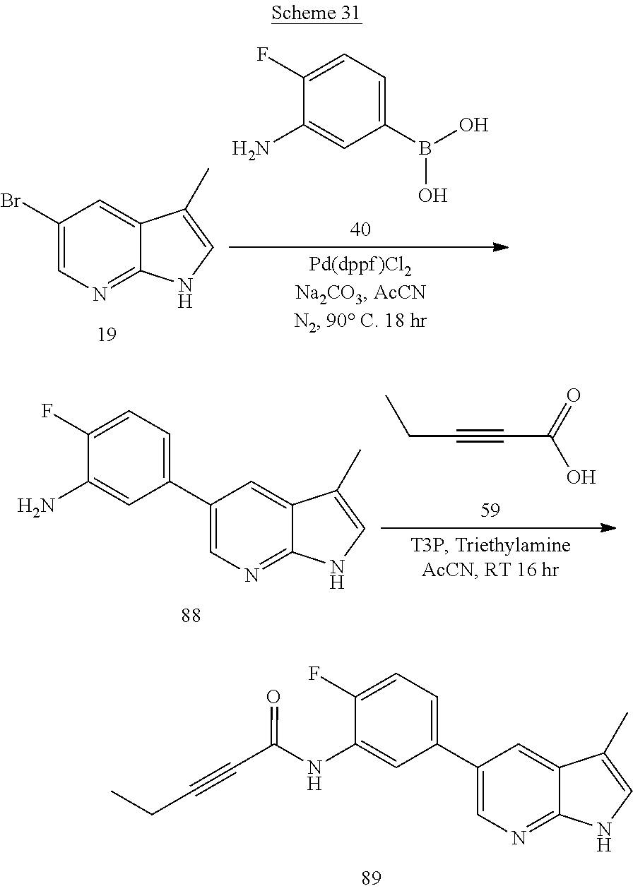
C1(Br)=CN=C2C(=C1)C(C)=CN2.OB(C1=CC=C(F)C(N)=C1)O.C1(C2=CC=C(F)C(N)=C2)=CN=C2C(=C1)C(C)=CN2.CCC#CC(O)=O.C1(C2=CC=C(F)C(NC(C#CCC)=O)=C2)=CN=C2C(=C1)C(C)=CN2
